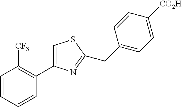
C1=CC=CC(C2=CSC(CC3=CC=C([CO2H])C=C3)=N2)=C1[CF3]
